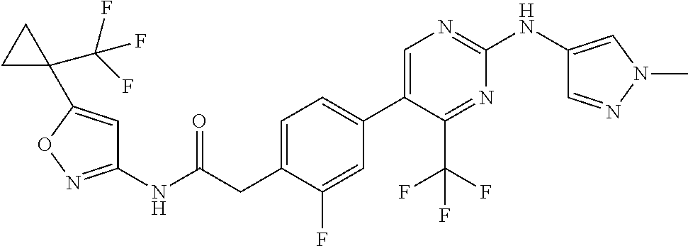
C1=C(CC(NC2=NOC(C3(C(F)(F)F)CC3)=C2)=O)C(F)=CC(C2=CN=C(NC3=CN(C)N=C3)N=C2C(F)(F)F)=C1
